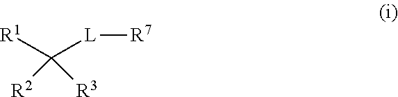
[R7][L]C([R1])([R2])[R3]
